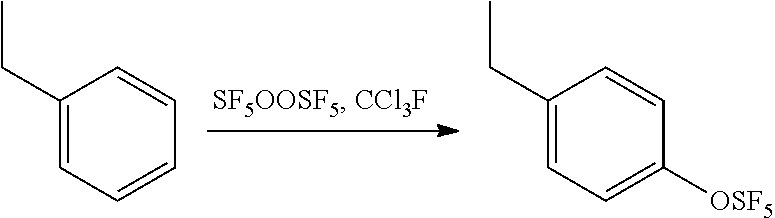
C1(CC)=CC=CC=C1.C1(CC)=CC=C([OSF5])C=C1
